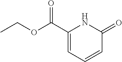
O(CC)C(C1=CC=CC(=O)N1)=O
